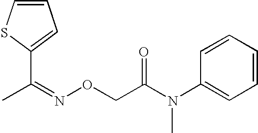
C1=CC=CC=C1N(C(CON=C(C)C1=CC=CS1)=O)C
